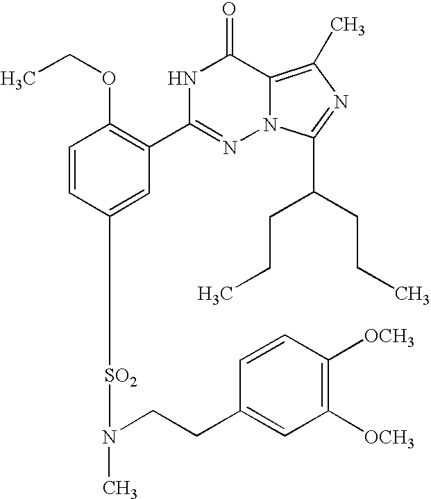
C1=CC([SO2]N(CCC2=CC([OCH3])=C([OCH3])C=C2)C)=CC(C2=NN3C(=C(C)N=C3C(CCC)CCC)C(=O)N2)=C1OCC
